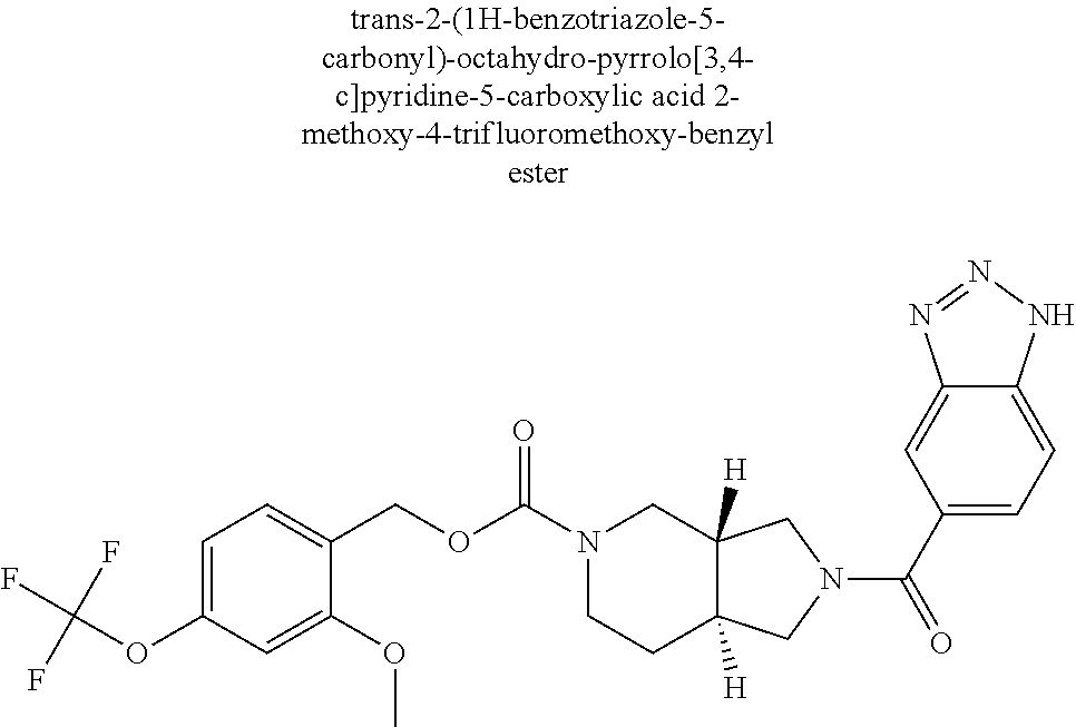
C(OC1=CC=C(COC(=O)N2CCC3([H])C([H])(C2)CN(C(=O)C2=CC=C4C(=C2)N=NN4)C3)C(OC)=C1)(F)(F)F
